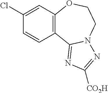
[CO2H]C1=NN2C(=N1)C1=C(OCC2)C=C(Cl)C=C1
